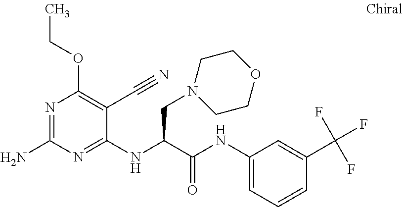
C1(NC(C(NC2=CC=CC(C(F)(F)F)=C2)=O)CN2CCOCC2)=NC(N)=NC(OCC)=C1C#N
